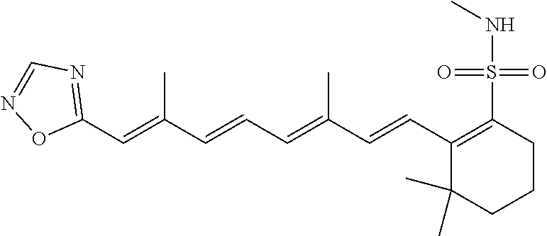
C1(C=C(C=CC=C(C=CC2=C(S(=O)(=O)NC)CCCC2(C)C)C)C)=NC=NO1
